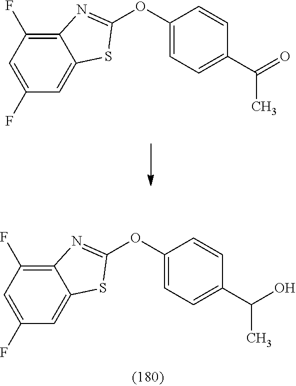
O(C1=CC=C(C(C)=O)C=C1)C1=NC2=C(F)C=C(F)C=C2S1.O(C1=CC=C(C(O)C)C=C1)C1=NC2=C(F)C=C(F)C=C2S1
